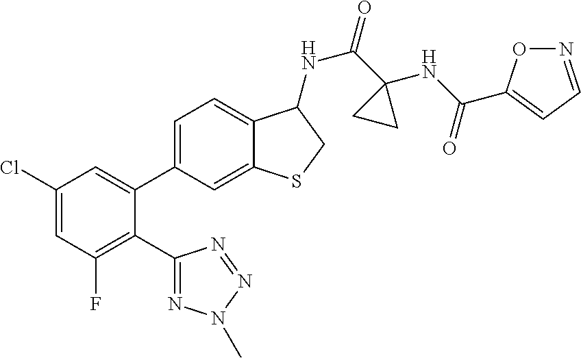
C1(Cl)=CC(F)=C(C2=NN(C)N=N2)C(C2=CC=C3C(=C2)SCC3NC(=O)C2(NC(=O)C3=CC=NO3)CC2)=C1
